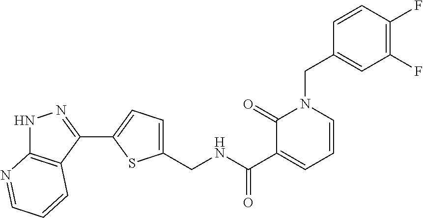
C1=CC(F)=C(F)C=C1CN1C(=O)C(C(=O)NCC2=CC=C(C3=NNC4=C3C=CC=N4)S2)=CC=C1
